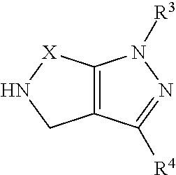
C12=C([X]NC1)N([R3])N=C2[R4]
